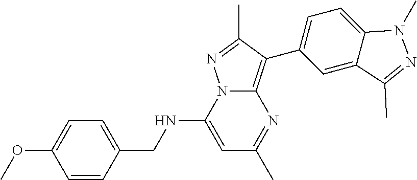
C1=C(NCC2=CC=C(OC)C=C2)N2C(=C(C3=CC=C4C(=C3)C(C)=NN4C)C(C)=N2)N=C1C
